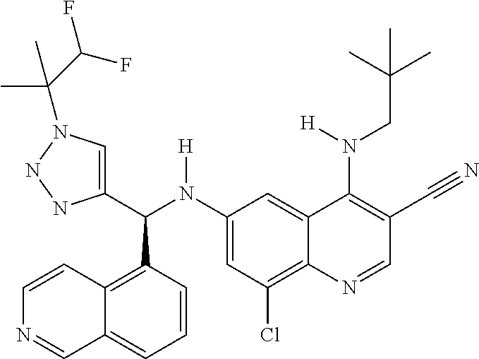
C1(N(C(C2=CN(C(C(F)F)(C)C)NN2)C2=C3C(=CC=C2)C=NC=C3)[H])=CC(Cl)=C2C(=C1)C(N(CC(C)(C)C)[H])=C(C#N)C=N2
